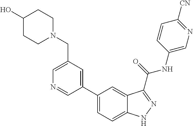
C1(CN2CCC(O)CC2)=CN=CC(C2=CC=C3C(=C2)C(C(NC2=CN=C([CN])C=C2)=O)=NN3)=C1
